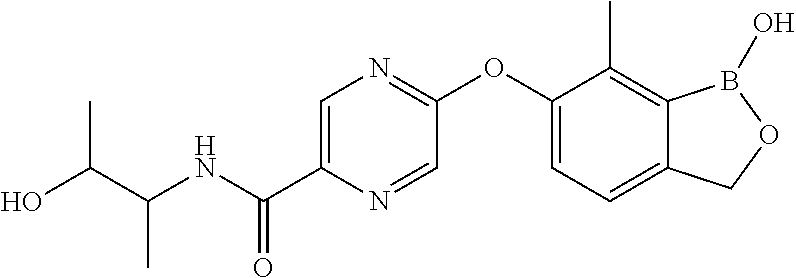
C1(OC2=NC=C(C(NC(C(O)C)C)=O)N=C2)=CC=C2C(=C1C)B(O)OC2
